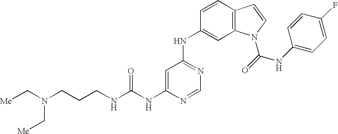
N(CCCN(C[Me])C[Me])C(NC1=CC(NC2=CC3=C(C=C2)C=CN3C(NC2=CC=C(F)C=C2)=O)=NC=N1)=O
